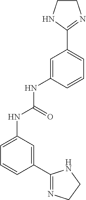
C1=C(NC(NC2=CC=CC(C3=NCCN3)=C2)=O)C=CC=C1C1=NCCN1
